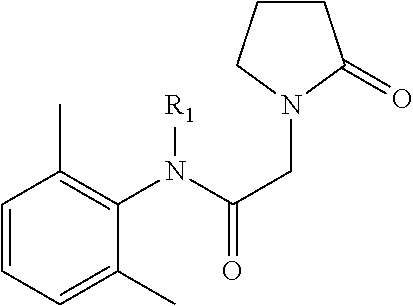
C1=CC=C(C)C(N(C(CN2CCCC2=O)=O)[R1])=C1C
